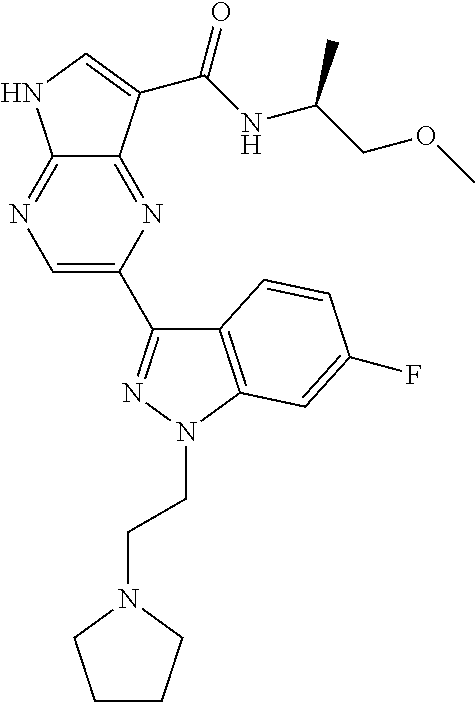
C12=NC=C(C3=NN(CCN4CCCC4)C4=C3C=CC(F)=C4)N=C1C(C(NC(COC)C)=O)=CN2
